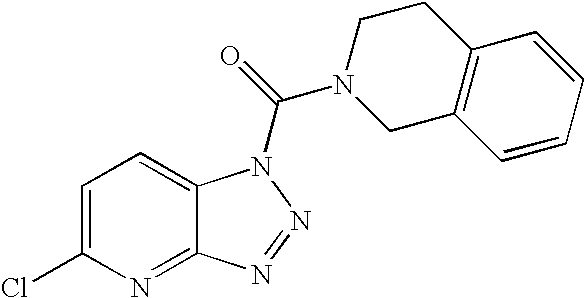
C1=C(Cl)N=C2C(=C1)N(C(=O)N1CC3=C(CC1)C=CC=C3)N=N2
